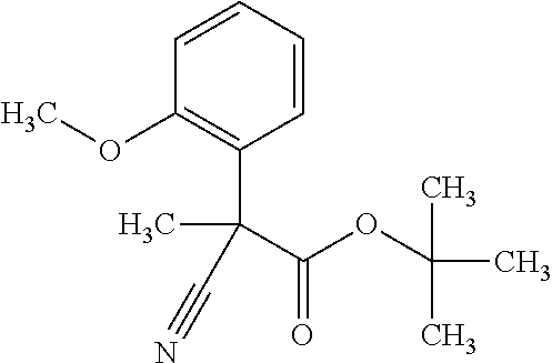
C1=CC=CC(C(C(OC(C)(C)C)=O)(C)C#N)=C1OC
